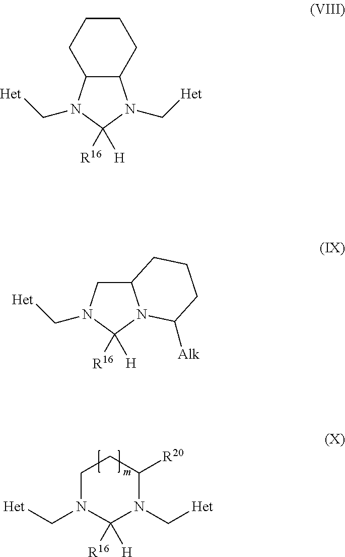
C1N(C[Het])C([R16])([H])N(C[Het])C([R20])C1.C12C(CCCC1)N(C[Het])C([R16])([H])N2C[Het].C1C2N(C([R16])([H])N1C[Het])C([Alk])CCC2
